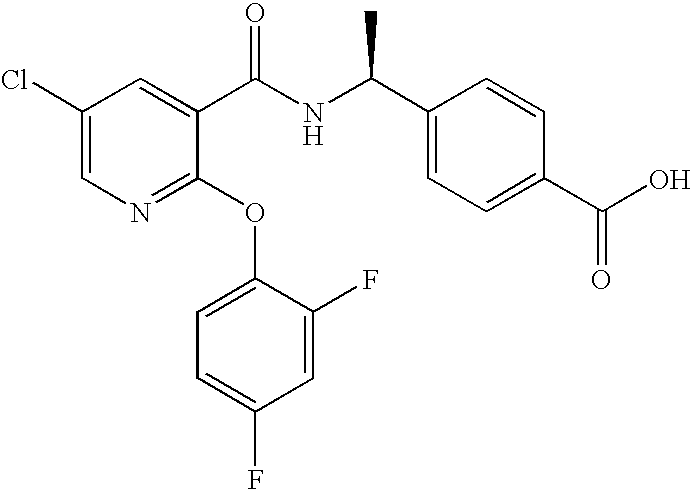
C1(Cl)=CN=C(OC2=CC=C(F)C=C2F)C(C(NC(C2=CC=C(C(O)=O)C=C2)C)=O)=C1
